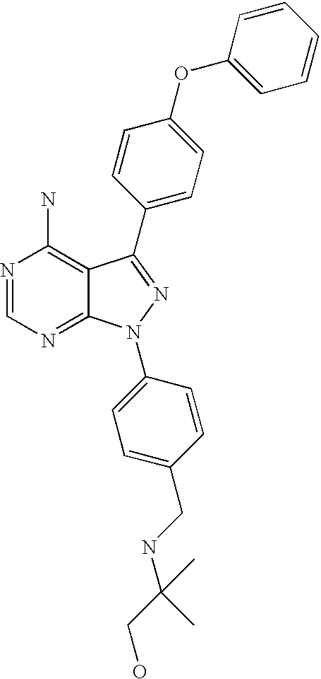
N1=CN=C2C(=C1N)C(C1=CC=C(OC3=CC=CC=C3)C=C1)=NN2C1=CC=C(CNC(CO)(C)C)C=C1
